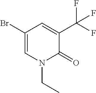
C1(Br)=CN(CC)C(=O)C(C(F)(F)F)=C1
